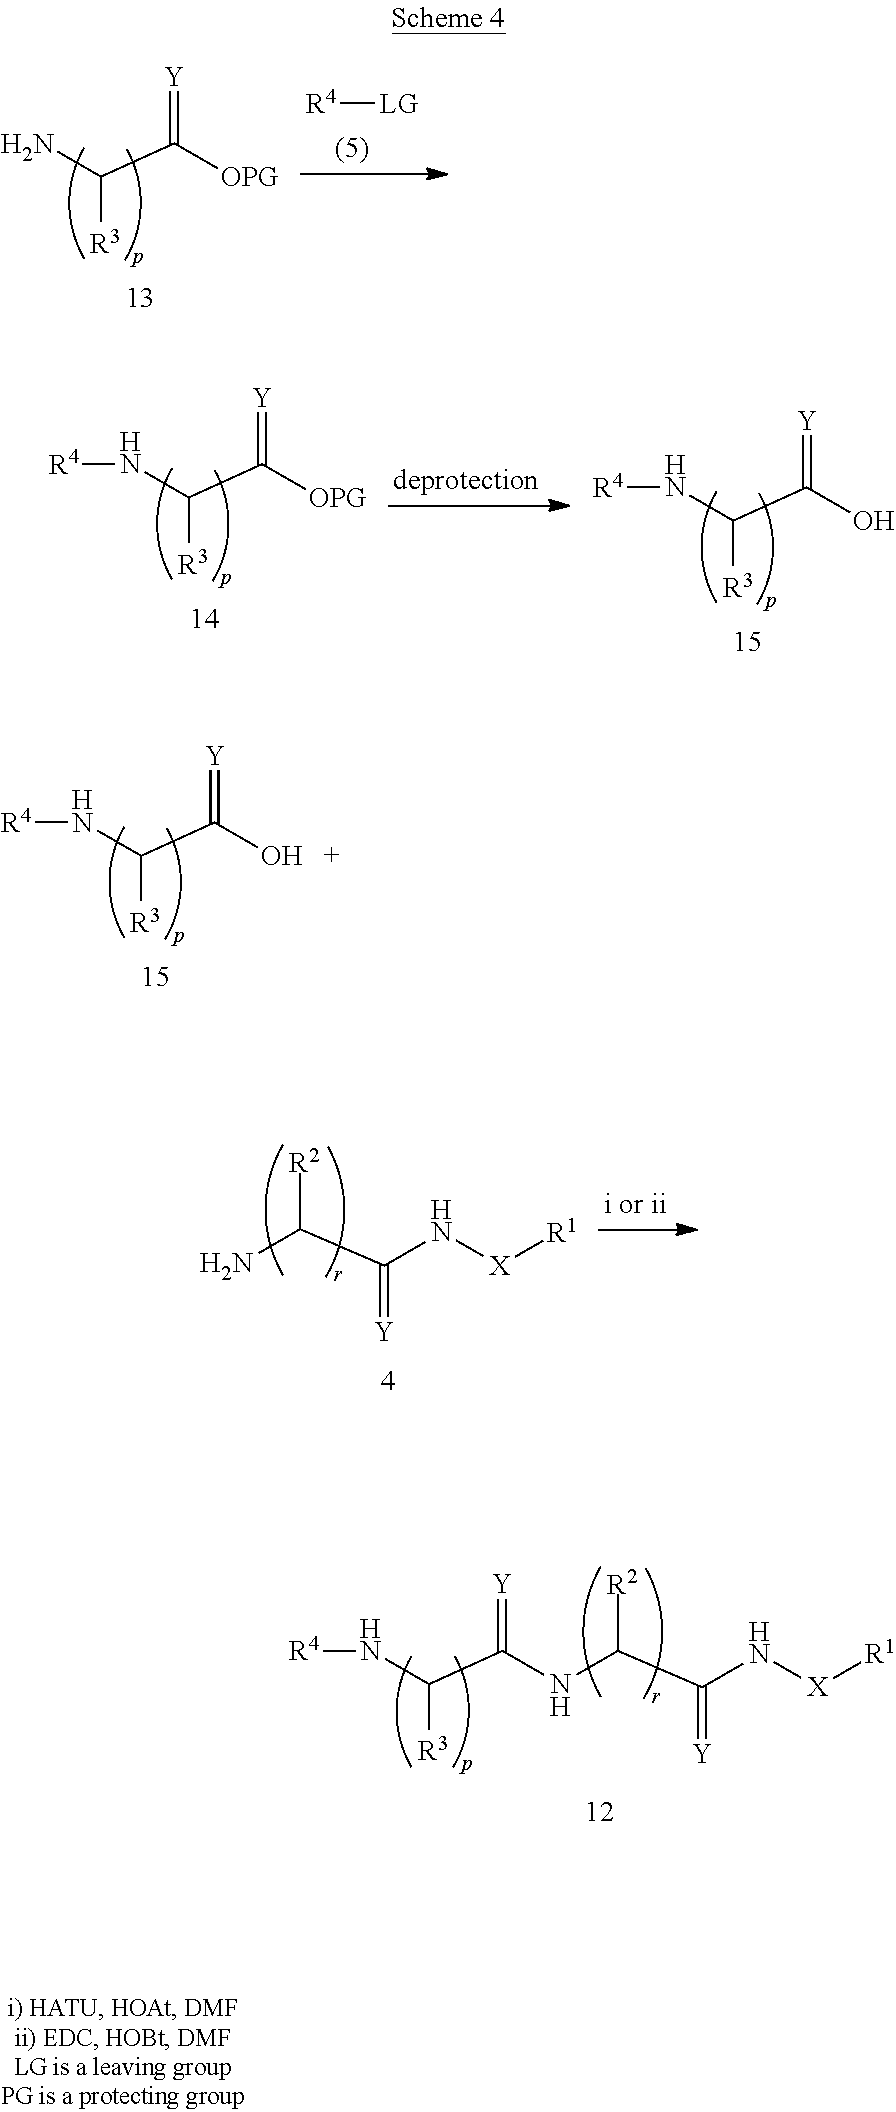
[R4][LG].NC(C([OPG])=[Y])[R3].N(C(C([OPG])=[Y])[R3])[R4].N(C(C(O)=[Y])[R3])[R4].N(C(C(O)=[Y])[R3])[R4].NC(C(N[X][R1])=[Y])[R2].N(C(C(NC(C(N[X][R1])=[Y])[R2])=[Y])[R3])[R4]
